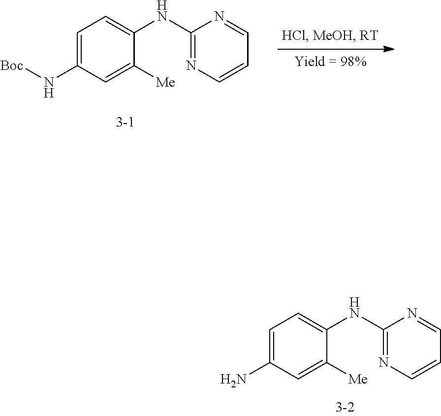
C1=C(N)C=C([Me])C(NC2=NC=CC=N2)=C1.C1=C(N[Boc])C=C([Me])C(NC2=NC=CC=N2)=C1
